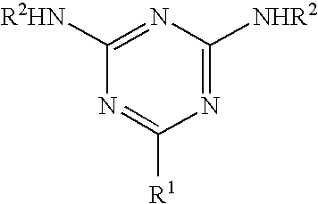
N1=C([NHR2])N=C([R2HN])N=C1[R1]
